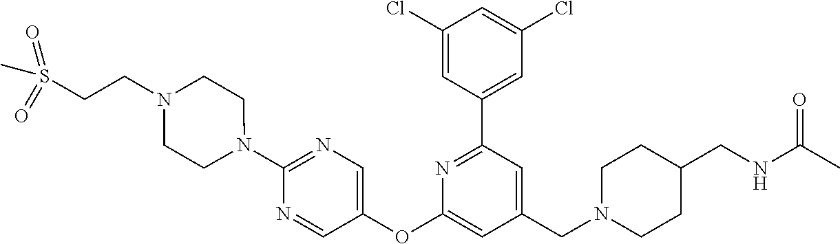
C1(Cl)=CC(C2=NC(OC3=CN=C(N4CCN(CCS(=O)(=O)C)CC4)N=C3)=CC(CN3CCC(CNC(C)=O)CC3)=C2)=CC(Cl)=C1
